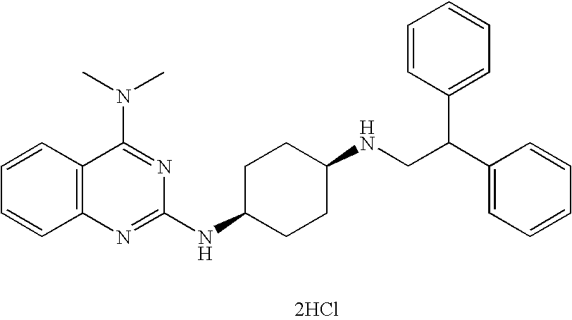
[2HCl].C1=CC2=C(C=C1)N=C(NC1CCC(NCC(C3=CC=CC=C3)C3=CC=CC=C3)CC1)N=C2N(C)C
